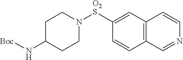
C12=C(C=C([O2S]N3CCC(N[Boc])CC3)C=C1)C=CN=C2
